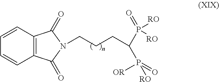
C1=CC2=C(C=C1)C(=O)N(CCCC(P(=O)([RO])[RO])P([RO])([OR])=O)C2=O
